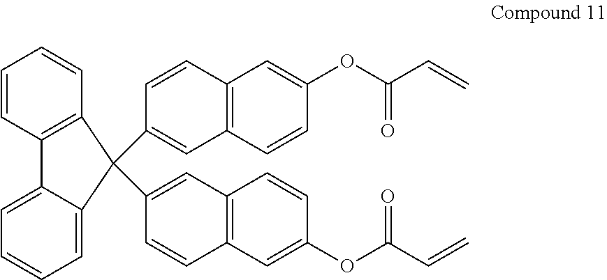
C1=CC2=C(C=C1)C(C1=CC3=C(C=C1)C=C(OC(C=C)=O)C=C3)(C1=CC3=C(C=C1)C=C(OC(C=C)=O)C=C3)C1=CC=CC=C21
